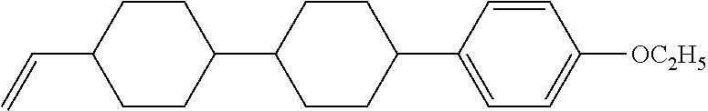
C1CC(C=C)CCC1C1CCC(C2=CC=C([OC2H5])C=C2)CC1
